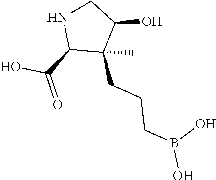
C(CCB(O)O)C1(C)C(C(O)=O)NCC1O
